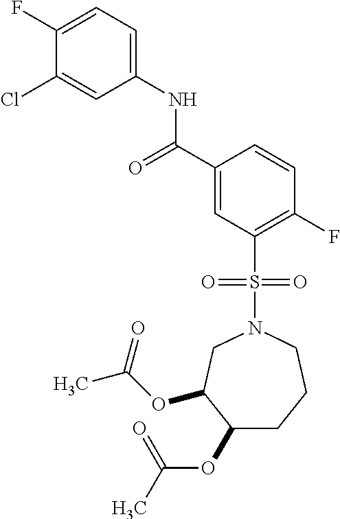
C1(Cl)=CC(NC(C2=CC(S(N3CC(OC(=O)C)C(OC(=O)C)CCC3)(=O)=O)=C(F)C=C2)=O)=CC=C1F
